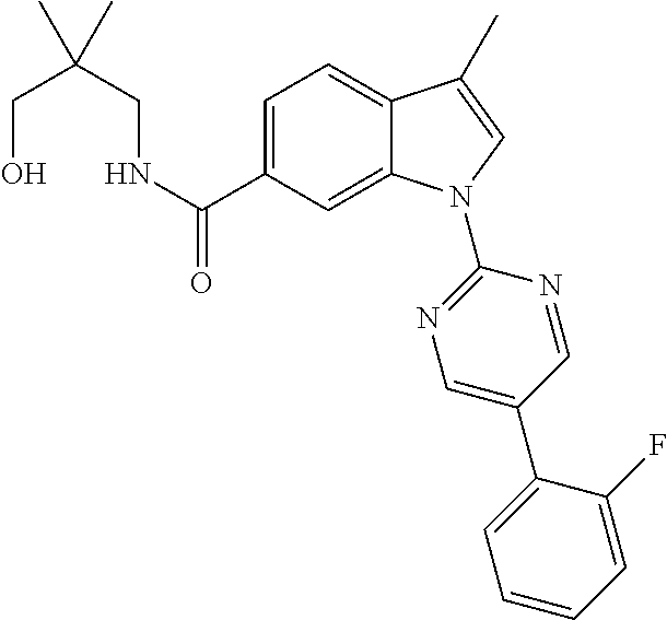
C(O)C(CNC(C1=CC=C2C(=C1)N(C1=NC=C(C3=CC=CC=C3F)C=N1)C=C2C)=O)(C)C
